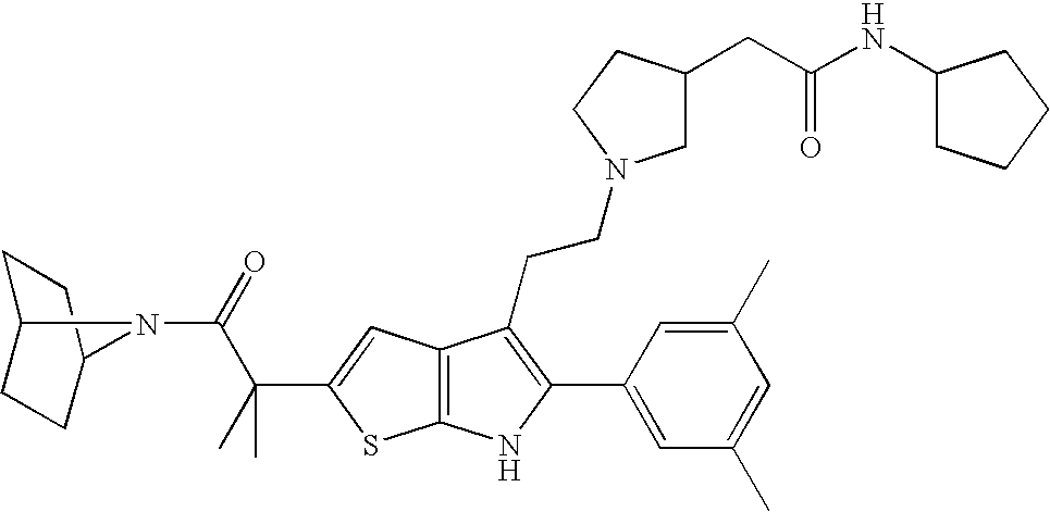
C1C2CCC(C1)N2C(=O)C(C)(C1=CC2=C(S1)NC(C1=CC(C)=CC(C)=C1)=C2CCN1CC(CC(NC2CCCC2)=O)CC1)C
